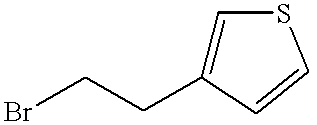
C1=C(CCBr)C=CS1
